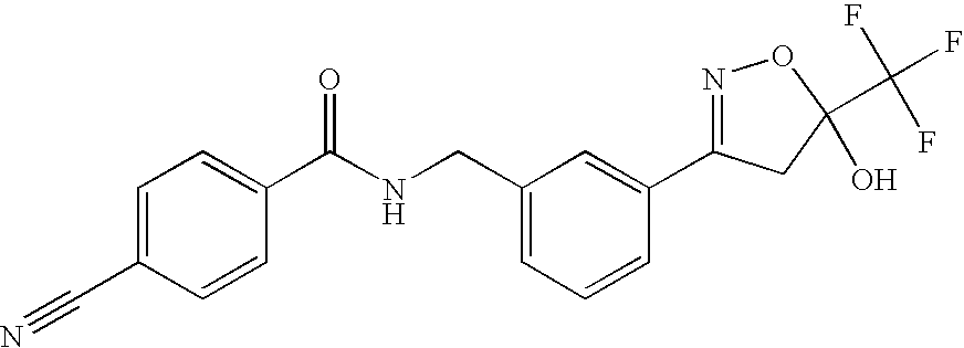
C1(C(NCC2=CC=CC(C3=NOC(C(F)(F)F)(O)C3)=C2)=O)=CC=C(C#N)C=C1
